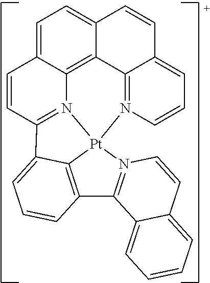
C1=C2C3=C4C(=C1)C=CC1=CC=CN(=C41)[Pt]14N3=C(C=C2)C2=CC=CC(=C12)C1=N4C=CC2=CC=CC=C12
